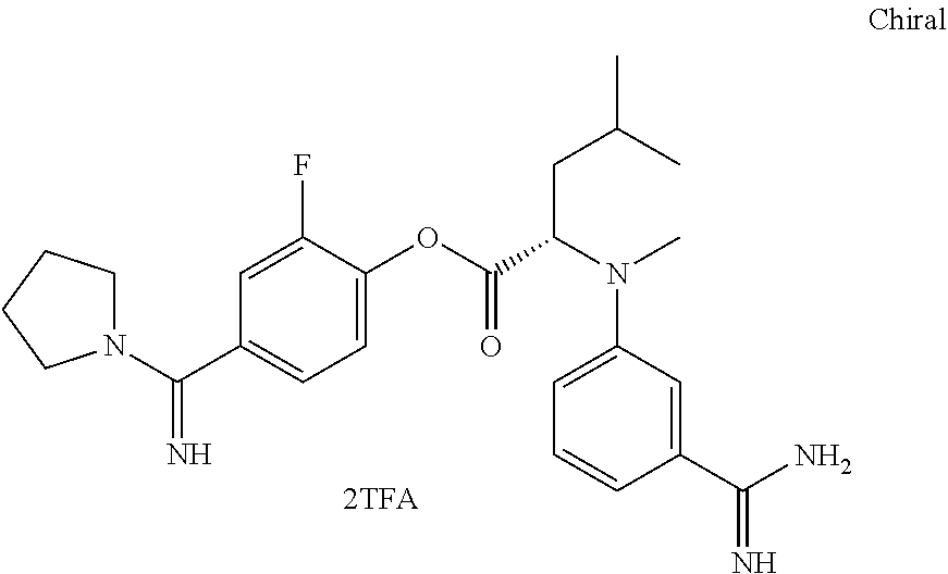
N1(C(C2=CC=C(OC(C(N(C)C3=CC=CC(C(N)=N)=C3)CC(C)C)=O)C(F)=C2)=N)CCCC1
